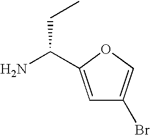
C(N)(CC)C1=CC(Br)=CO1
